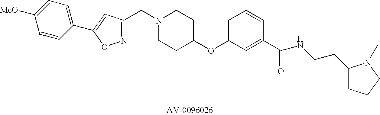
C(N1CCC(OC2=CC=CC(C(=O)NCCC3CCCN3C)=C2)CC1)C1=NOC(C2=CC=C([MeO])C=C2)=C1
